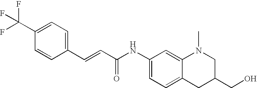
C1(NC(C=CC2=CC=C(C(F)(F)F)C=C2)=O)=CC=C2C(=C1)N(C)CC(CO)C2
